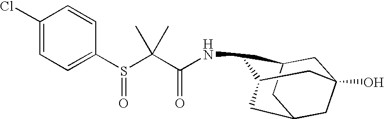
N(C1C2CC3(O)CC(CC1C3)C2)C(C(S(C1=CC=C(Cl)C=C1)=O)(C)C)=O
